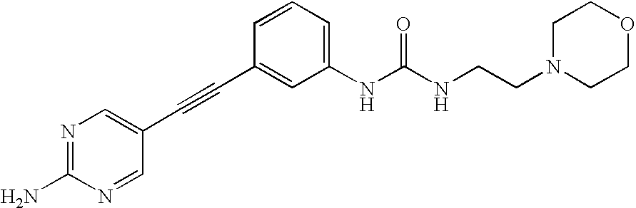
N1=C(N)N=CC(C#CC2=CC(NC(NCCN3CCOCC3)=O)=CC=C2)=C1
